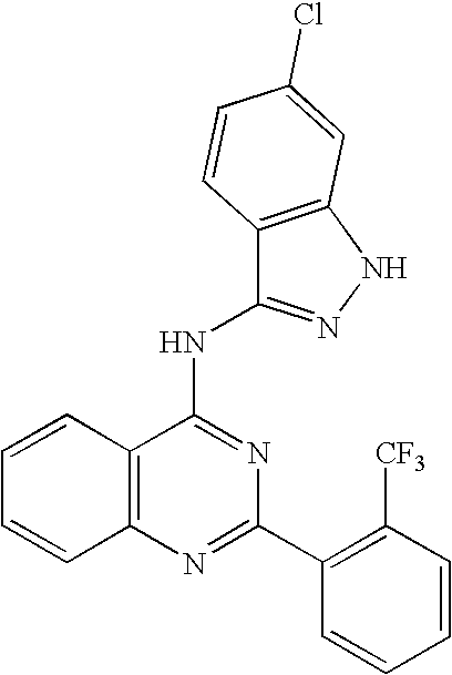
C12=C(N=C(C3=C([CF3])C=CC=C3)N=C1NC1=NNC3=C1C=CC(Cl)=C3)C=CC=C2
